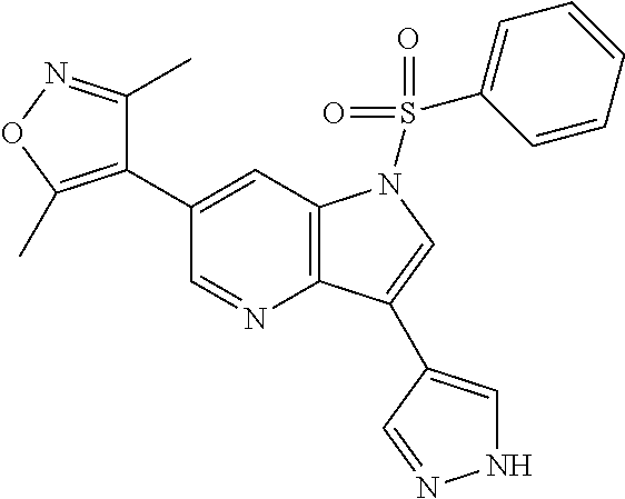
C1(C2=C(C)ON=C2C)=CC2=C(N=C1)C(C1=CNN=C1)=CN2S(=O)(=O)C1=CC=CC=C1
